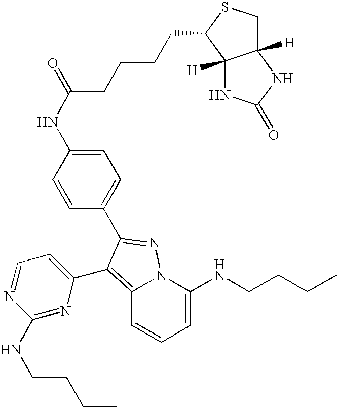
C1=C(NCCCC)N2C(=C(C3=CC=NC(NCCCC)=N3)C(C3=CC=C(NC(CCCCC4C5([H])NC(=O)NC5([H])CS4)=O)C=C3)=N2)C=C1
